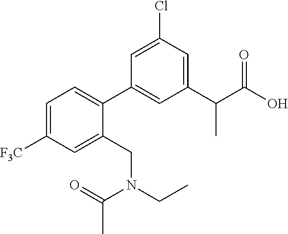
C1(C2=CC=C([F3C])C=C2CN(CC)C(=O)C)=CC(C(C(O)=O)C)=CC(Cl)=C1
